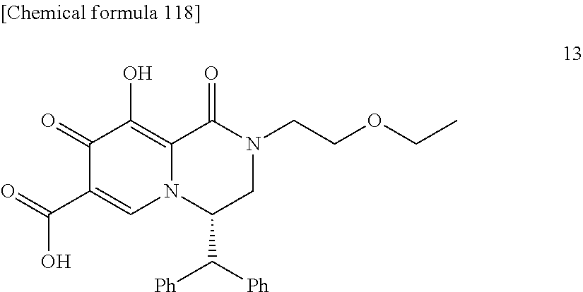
C1(=O)C(C(O)=O)=CN2C(=C1O)C(=O)N(CCOCC)CC2C([Ph])[Ph]
